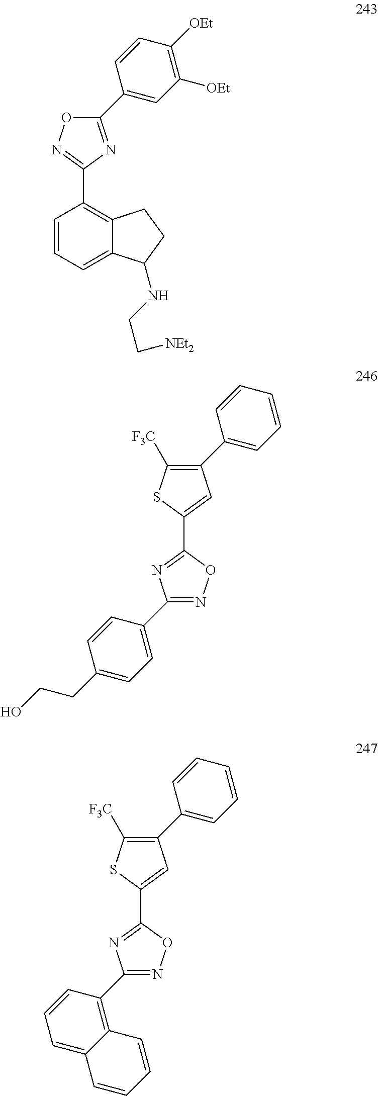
C1(C2=CC([OEt])=C([OEt])C=C2)=NC(C2=C3C(=CC=C2)C(NCC[NEt2])CC3)=NO1.C1(C2=CC=CC=C2)=C([F3C])SC(C2=NC(C3=CC=C(CCO)C=C3)=NO2)=C1.C1(C2=CC=CC=C2)=C([F3C])SC(C2=NC(C3=C4C(=CC=C3)C=CC=C4)=NO2)=C1
